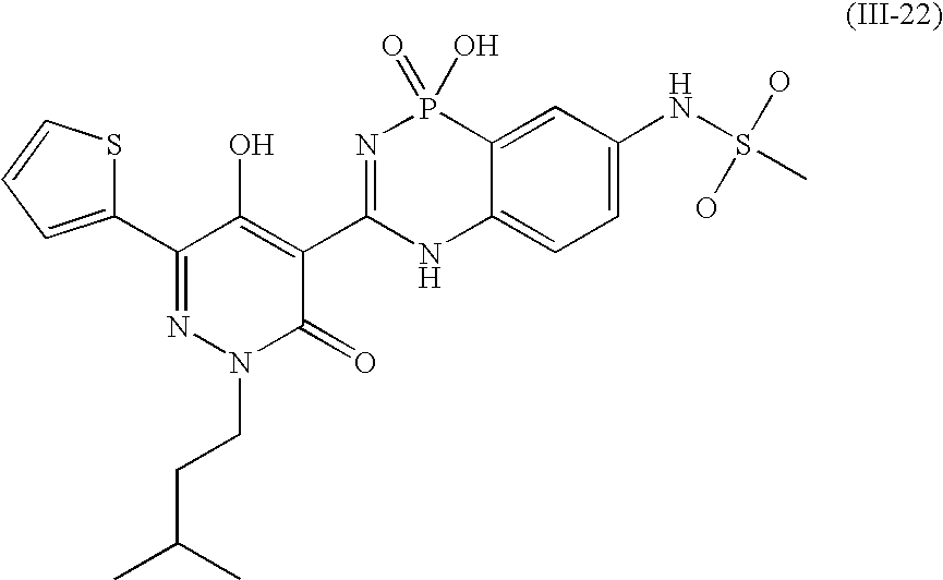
C1(C2=NN(CCC(C)C)C(=O)C(C3=NP(=O)(O)C4=CC(NS(C)(O)O)=CC=C4N3)=C2O)=CC=CS1
